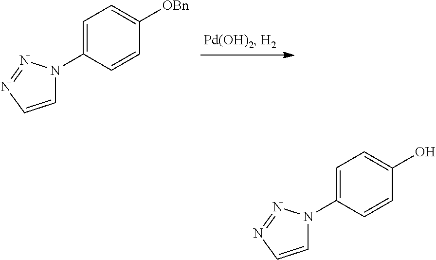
C1=C(N2C=CN=N2)C=CC([OBn])=C1.C1=C(N2C=CN=N2)C=CC(O)=C1
